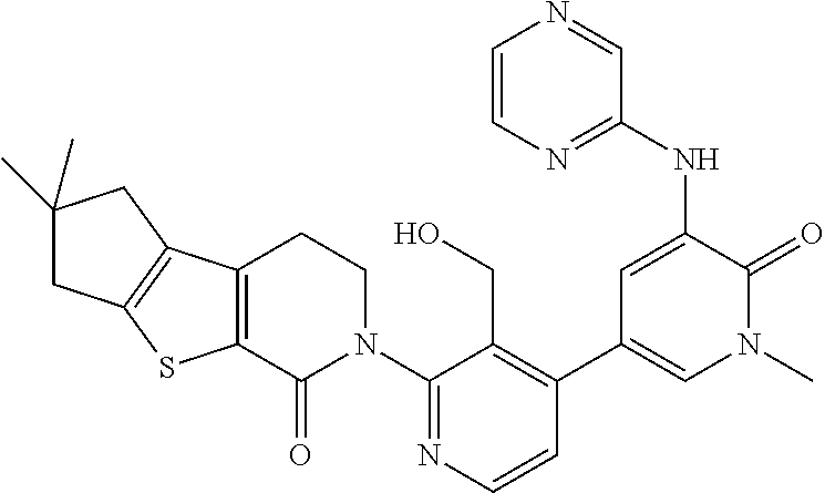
C12=C(C(=O)N(C3=NC=CC(C4=CN(C)C(=O)C(NC5=NC=CN=C5)=C4)=C3CO)CC1)SC1=C2CC(C)(C)C1
